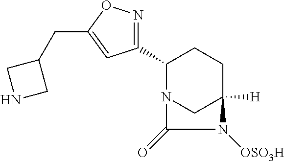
C1(C2=NOC(CC3CNC3)=C2)N2CC([H])(CC1)N([OSO3H])C2=O
